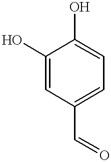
C1=C(O)C(O)=CC=C1C=O
